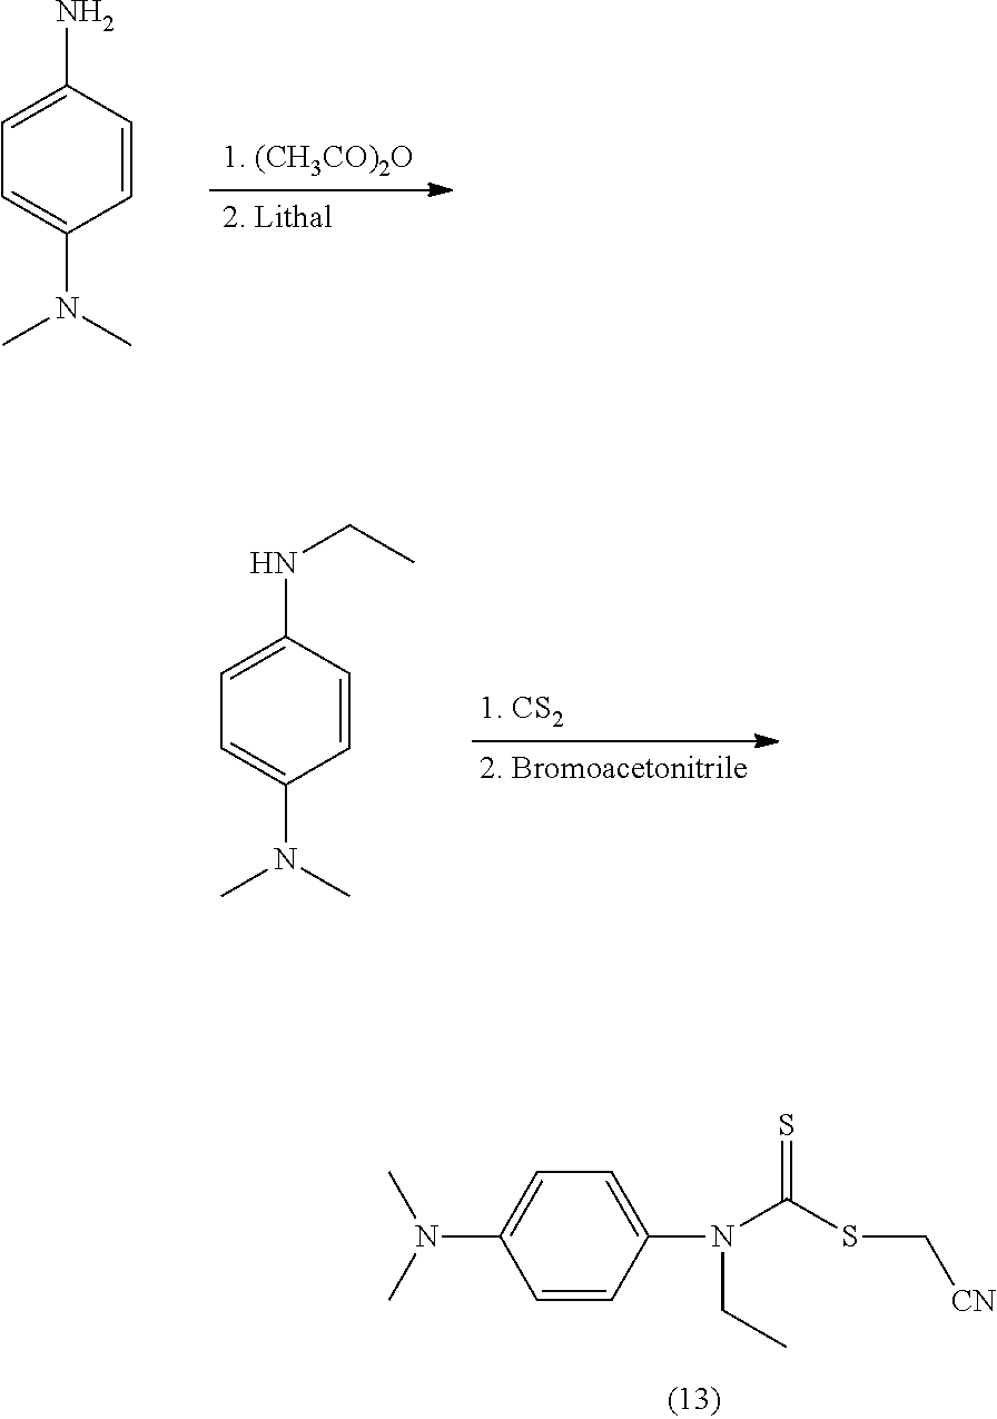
C1(N)=CC=C(N(C)C)C=C1.C1(NCC)=CC=C(N(C)C)C=C1.C1=CC(N(C(SC[CN])=S)CC)=CC=C1N(C)C
